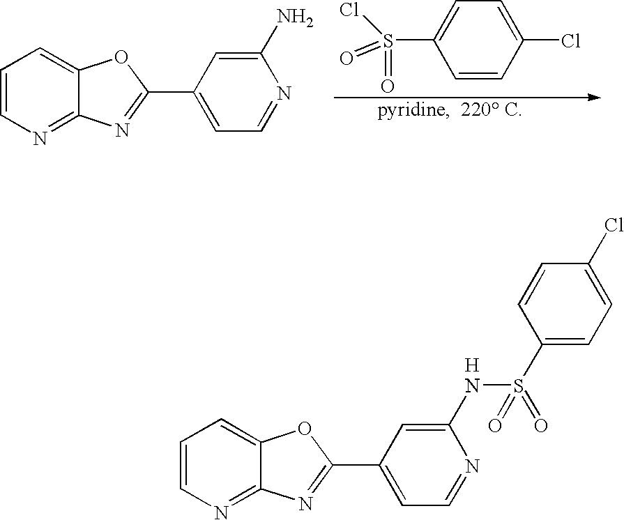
C1=CN=C2C(=C1)OC(C1=CC=NC(N)=C1)=N2.C1=C(Cl)C=CC(S(=O)(Cl)=O)=C1.C1=CN=C2C(=C1)OC(C1=CC=NC(NS(=O)(C3=CC=C(Cl)C=C3)=O)=C1)=N2
